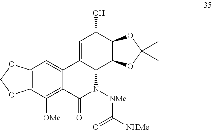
C12=CC(O)C3C(C1N([NMe]C([NHMe])=O)C(=O)C1=C([OMe])C4=C(C=C21)OCO4)OC(C)(C)O3
